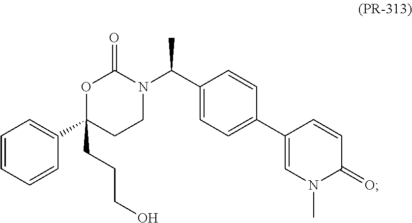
C1(C2=CC=C(C(N3C(=O)OC(CCCO)(C4=CC=CC=C4)CC3)C)C=C2)=CN(C)C(=O)C=C1
